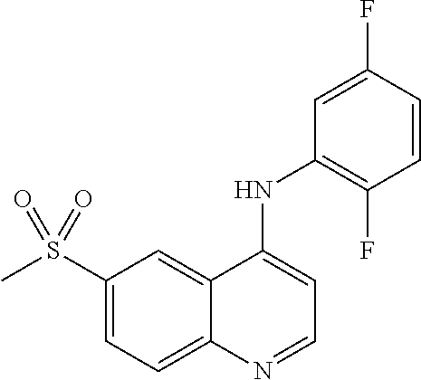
S(C1=CC=C2C(=C1)C(NC1=C(F)C=CC(F)=C1)=CC=N2)(C)(=O)=O
